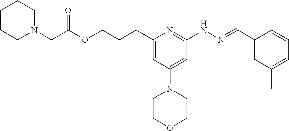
O(C(CN1CCCCC1)=O)CCCC1=CC(N2CCOCC2)=CC(NN=CC2=CC(C)=CC=C2)=N1
